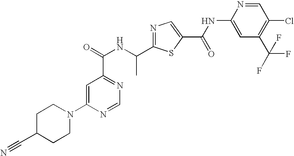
N1=C(C(NC(=O)C2=NC=NC(N3CCC(C#N)CC3)=C2)C)SC(C(NC2=CC(C(F)(F)F)=C(Cl)C=N2)=O)=C1
